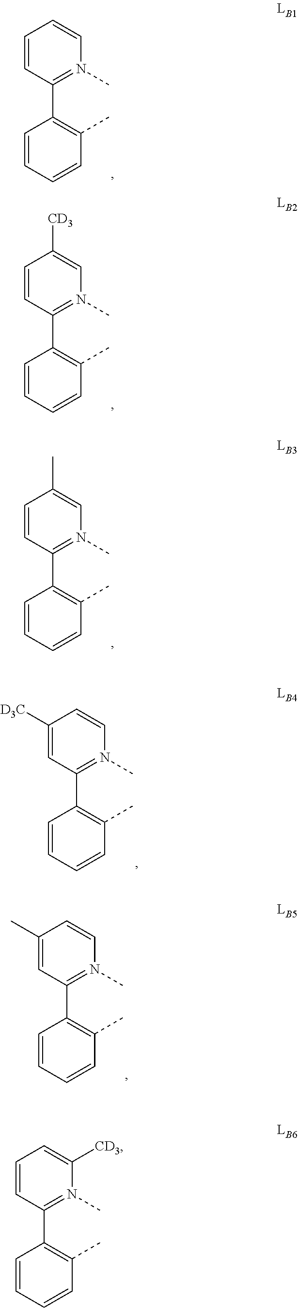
C1=CN(C)=C(C2=C(C)C=CC=C2)C=C1.C1([CD3])=CN(C)=C(C2=C(C)C=CC=C2)C=C1.C1(C)=CN(C)=C(C2=C(C)C=CC=C2)C=C1.C1=CN(C)=C(C2=C(C)C=CC=C2)C=C1[D3C].C1=CN(C)=C(C2=C(C)C=CC=C2)C=C1C.C1=C([CD3])N(C)=C(C2=C(C)C=CC=C2)C=C1
